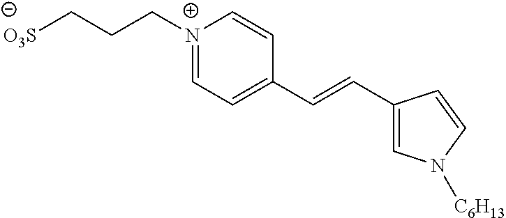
[O3S]CCC[N+]1=CC=C(C=CC2=CN([C6H13])C=C2)C=C1
